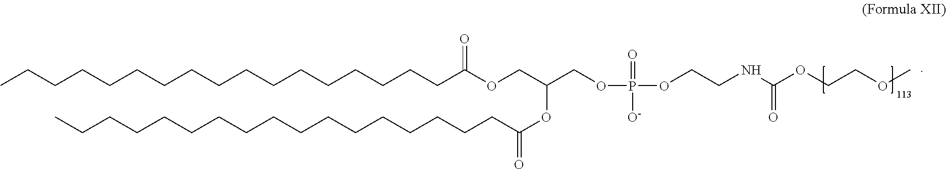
CCCCCCCCCCCCCCCCCC(OCC(COP(OCCNC(OCCOC)=O)(=O)[O-])OC(CCCCCCCCCCCCCCCCC)=O)=O
